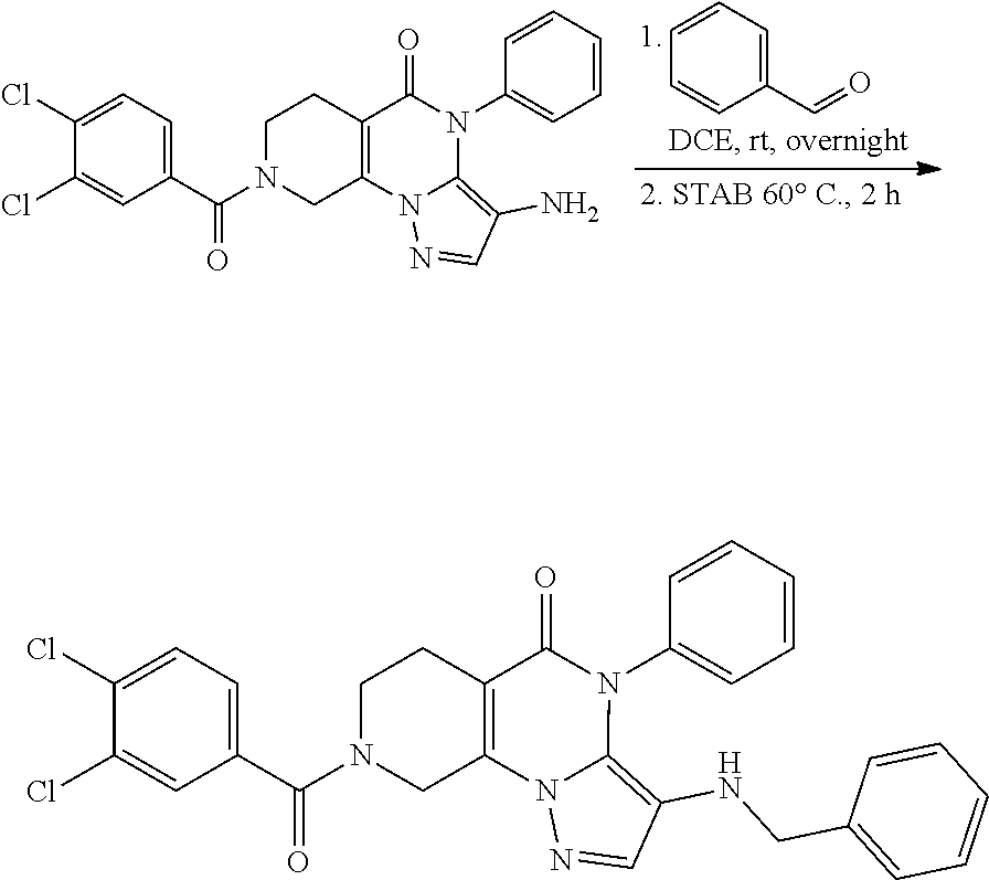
C1=CC=C(C=O)C=C1.C1=CC=CC(N2C(=O)C3=C(N4C2=C(N)C=N4)CN(C(C2=CC=C(Cl)C(Cl)=C2)=O)CC3)=C1.C1=CC=CC(N2C(=O)C3=C(N4C2=C(NCC2=CC=CC=C2)C=N4)CN(C(C2=CC=C(Cl)C(Cl)=C2)=O)CC3)=C1
